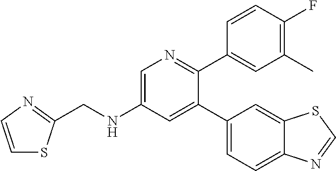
C(NC1=CN=C(C2=CC(C)=C(F)C=C2)C(C2=CC=C3C(=C2)SC=N3)=C1)C1=NC=CS1
